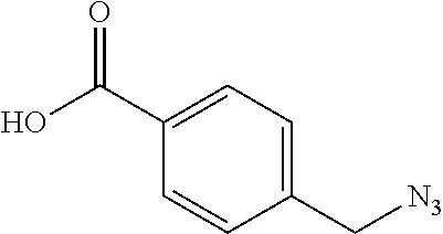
C1(C[N3])=CC=C(C(O)=O)C=C1
